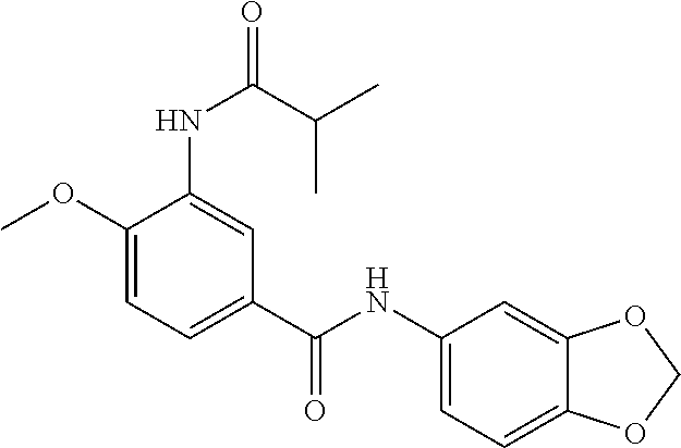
C1(OC)=CC=C(C(=O)NC2=CC=C3C(=C2)OCO3)C=C1NC(=O)C(C)C
